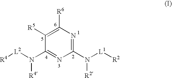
C1([R5])=C([R6])N=C(N([L1][R2])[R2])N=C1N([L2][R4])[R4]
